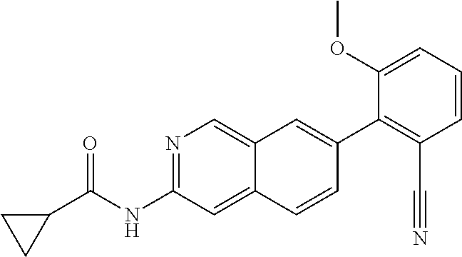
N1=C(NC(=O)C2CC2)C=C2C(=C1)C=C(C1=C(C#N)C=CC=C1OC)C=C2
